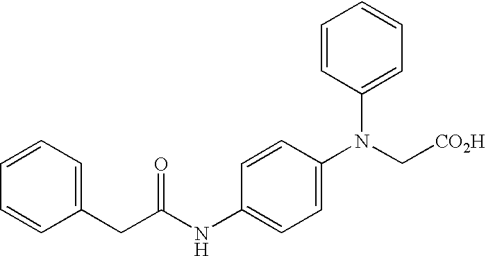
C(C1=CC=CC=C1)C(NC1=CC=C(N(C[CO2H])C2=CC=CC=C2)C=C1)=O
